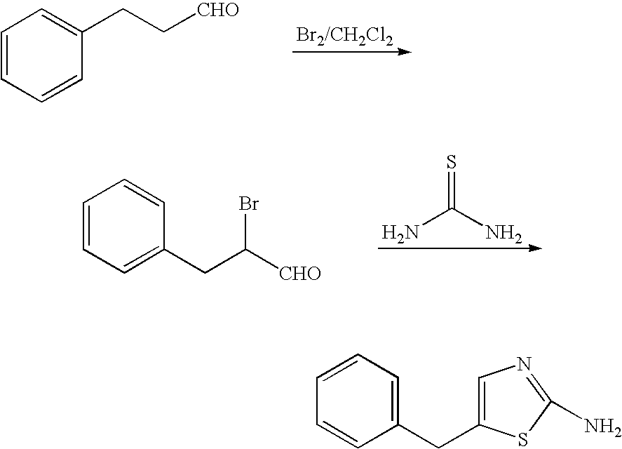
C1=CC=C(CC([CHO])Br)C=C1.NC(N)=S.C1=CC=CC(CC[CHO])=C1.C1=CC(CC2=CN=C(N)S2)=CC=C1
